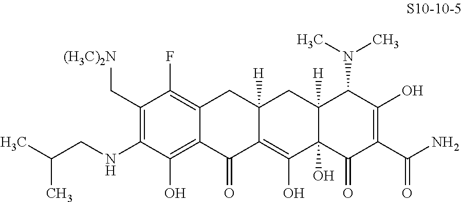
C1(C[(H3C)2N])=C(NCC(C)C)C(O)=C2C(=C1F)CC1([H])C(=C(O)C3(O)C([H])(C1)C(N(C)C)C(O)=C(C(N)=O)C3=O)C2=O
